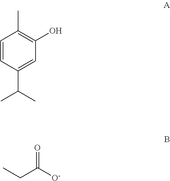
C1=CC(C(C)C)=CC(O)=C1C.O=C([O-])CC
